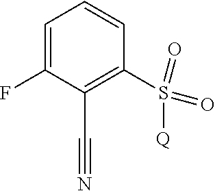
C1=C(F)C(C#N)=C(S(=O)(=O)[Q])C=C1
